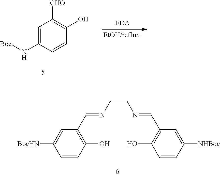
C1=C(N[Boc])C=CC(O)=C1[CHO].C1([BocHN])=CC(C=NCCN=CC2=C(O)C=CC([NHBoc])=C2)=C(O)C=C1
